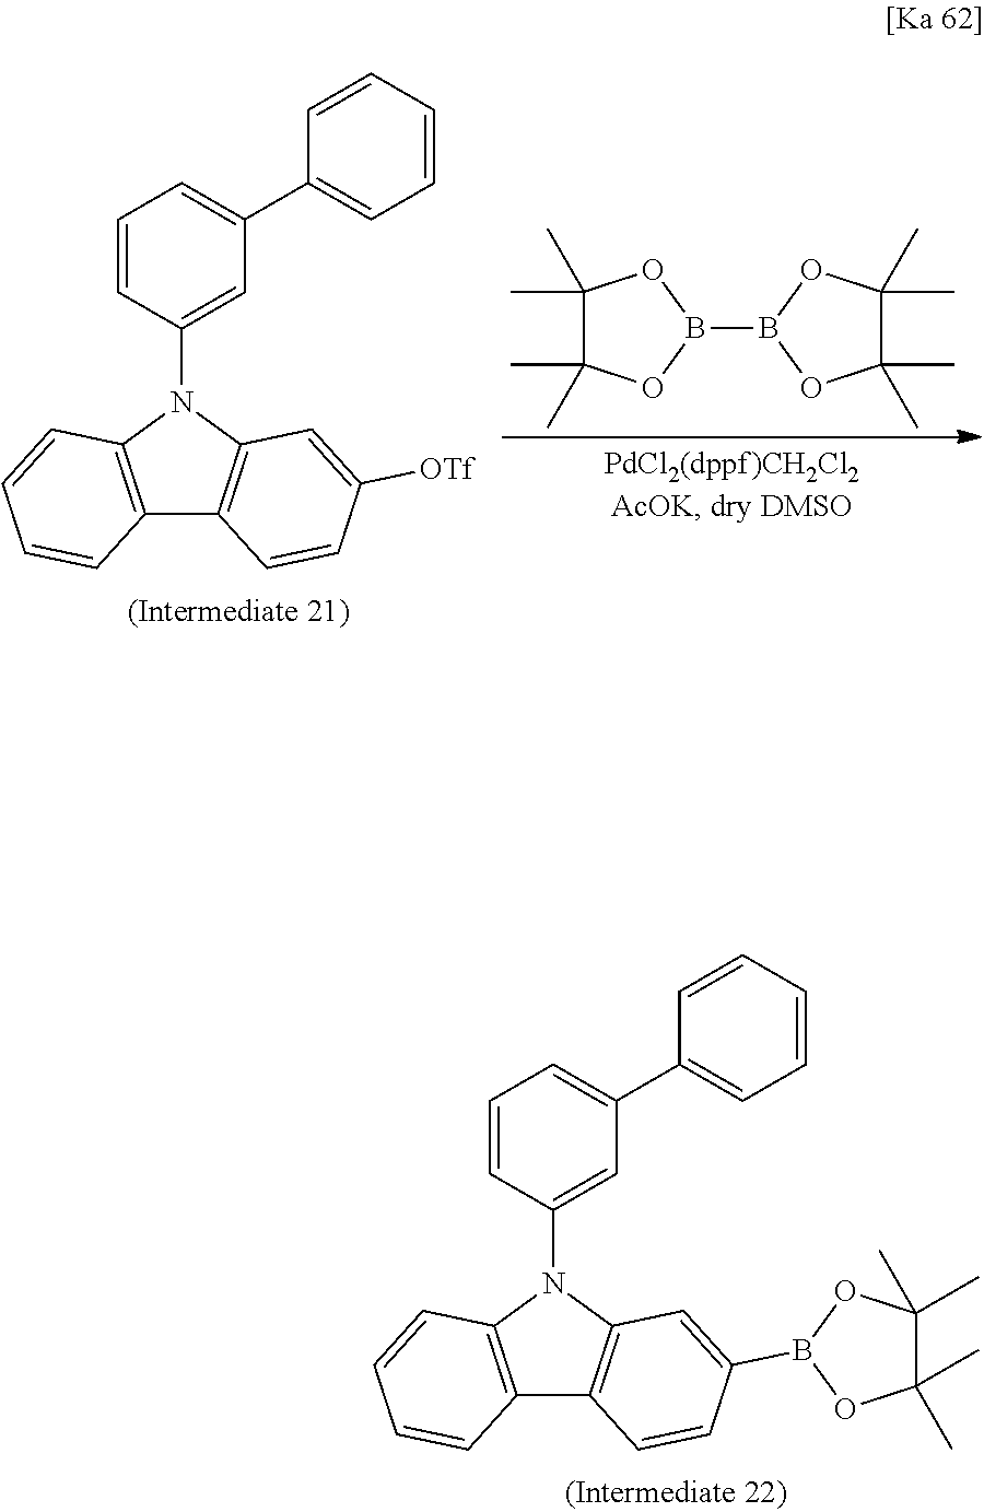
C12=C(N(C3=CC(C4=CC=CC=C4)=CC=C3)C3=C1C=CC(B1OC(C)(C)C(C)(C)O1)=C3)C=CC=C2.C12=C(N(C3=CC(C4=CC=CC=C4)=CC=C3)C3=C1C=CC([OTf])=C3)C=CC=C2.C1(C)(C)C(C)(C)OB(B2OC(C)(C)C(C)(C)O2)O1
